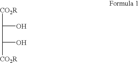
[CO2R]C(O)C(O)[CO2R]
